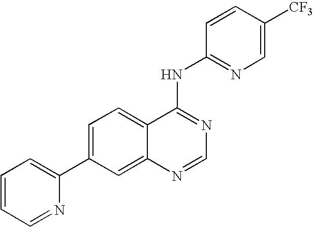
C1=CC=NC(C2=CC=C3C(=C2)N=CN=C3NC2=NC=C([CF3])C=C2)=C1
